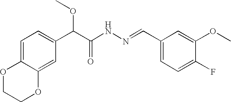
C1=C2C(=CC(C(C(NN=CC3=CC=C(F)C(OC)=C3)=O)OC)=C1)OCCO2
